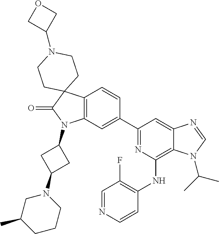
C12=C(C=C(C3=NC(NC4=C(F)C=NC=C4)=C4C(=C3)N=CN4C(C)C)C=C1)N(C1CC(N3CC(C)CCC3)C1)C(=O)C21CCN(C2COC2)CC1
